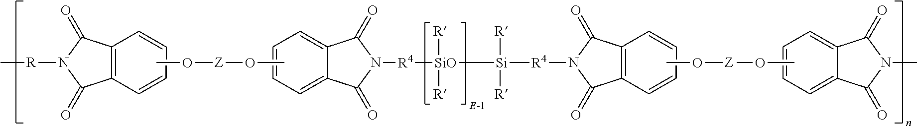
C12=C(C=CC=C1)C(=O)N([R]C)C2=O.C12=CC=CC=C1C(=O)N([R4][SiO]([Si]([R4]N1C(=O)C3=C(C=CC=C3)C1=O)([R])[R])([R])[R])C2=O.CO[Z]OC.C12=CC=CC=C1C(=O)N(C)C2=O.CO[Z]OC
